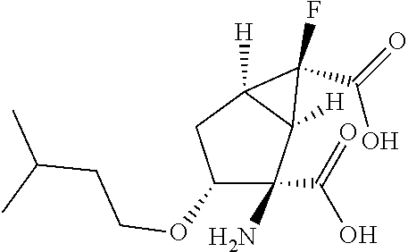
C1(OCCC(C)C)C(N)(C(=O)O)C2([H])C([H])(C1)C2(F)C(O)=O
